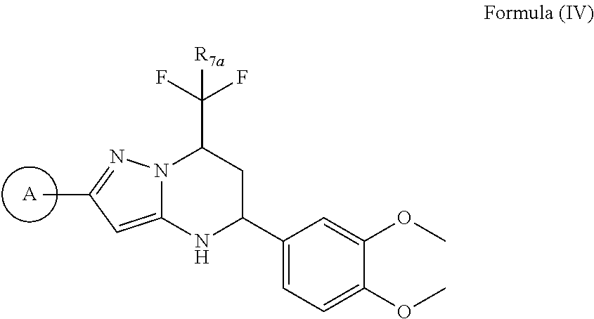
N12C(=CC(C)=N1)NC(C1=CC=C(OC)C(OC)=C1)CC2C(F)(F)[R7a].[A]
